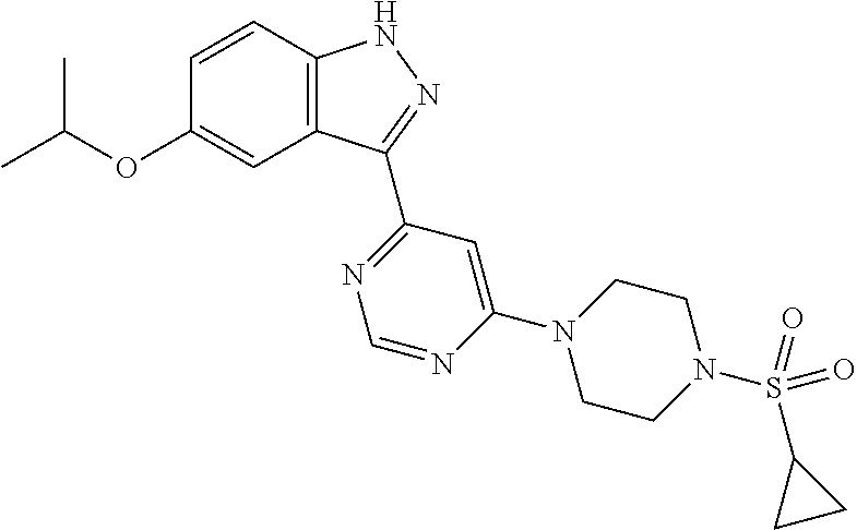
O(C1=CC2=C(C=C1)NN=C2C1=NC=NC(N2CCN(S(C3CC3)(=O)=O)CC2)=C1)C(C)C
